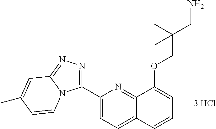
C1(C2=NN=C3N2C=CC(C)=C3)=CC=C2C(=N1)C(OCC(C)(CN)C)=CC=C2
